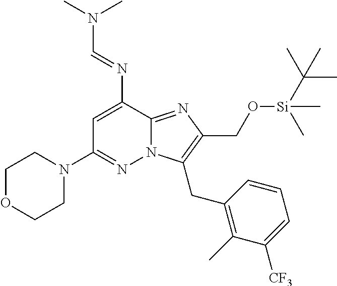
N12C(=NC(CO[Si](C(C)(C)C)(C)C)=C1CC1=C(C)C([CF3])=CC=C1)C(N=CN(C)C)=CC(N1CCOCC1)=N2
